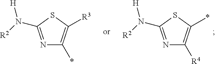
N1=C(N([H])[R2])SC([R3])=C1*.N1=C(N([H])[R2])SC(*)=C1[R4]
